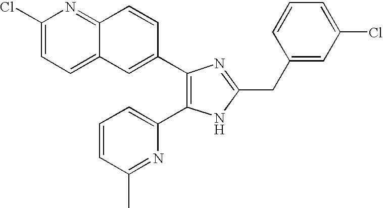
C12=CC=C(Cl)N=C1C=CC(C1=C(C3=CC=CC(C)=N3)NC(CC3=CC(Cl)=CC=C3)=N1)=C2
